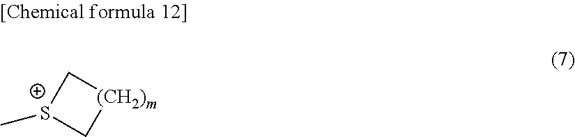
C[S+]1C[(CH2)m]C1
